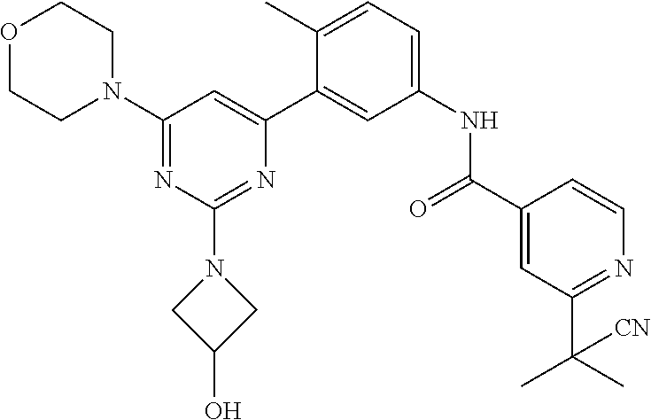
O1CCN(C2=NC(N3CC(O)C3)=NC(C3=CC(NC(C4=CC(C(C)(C)[CN])=NC=C4)=O)=CC=C3C)=C2)CC1
